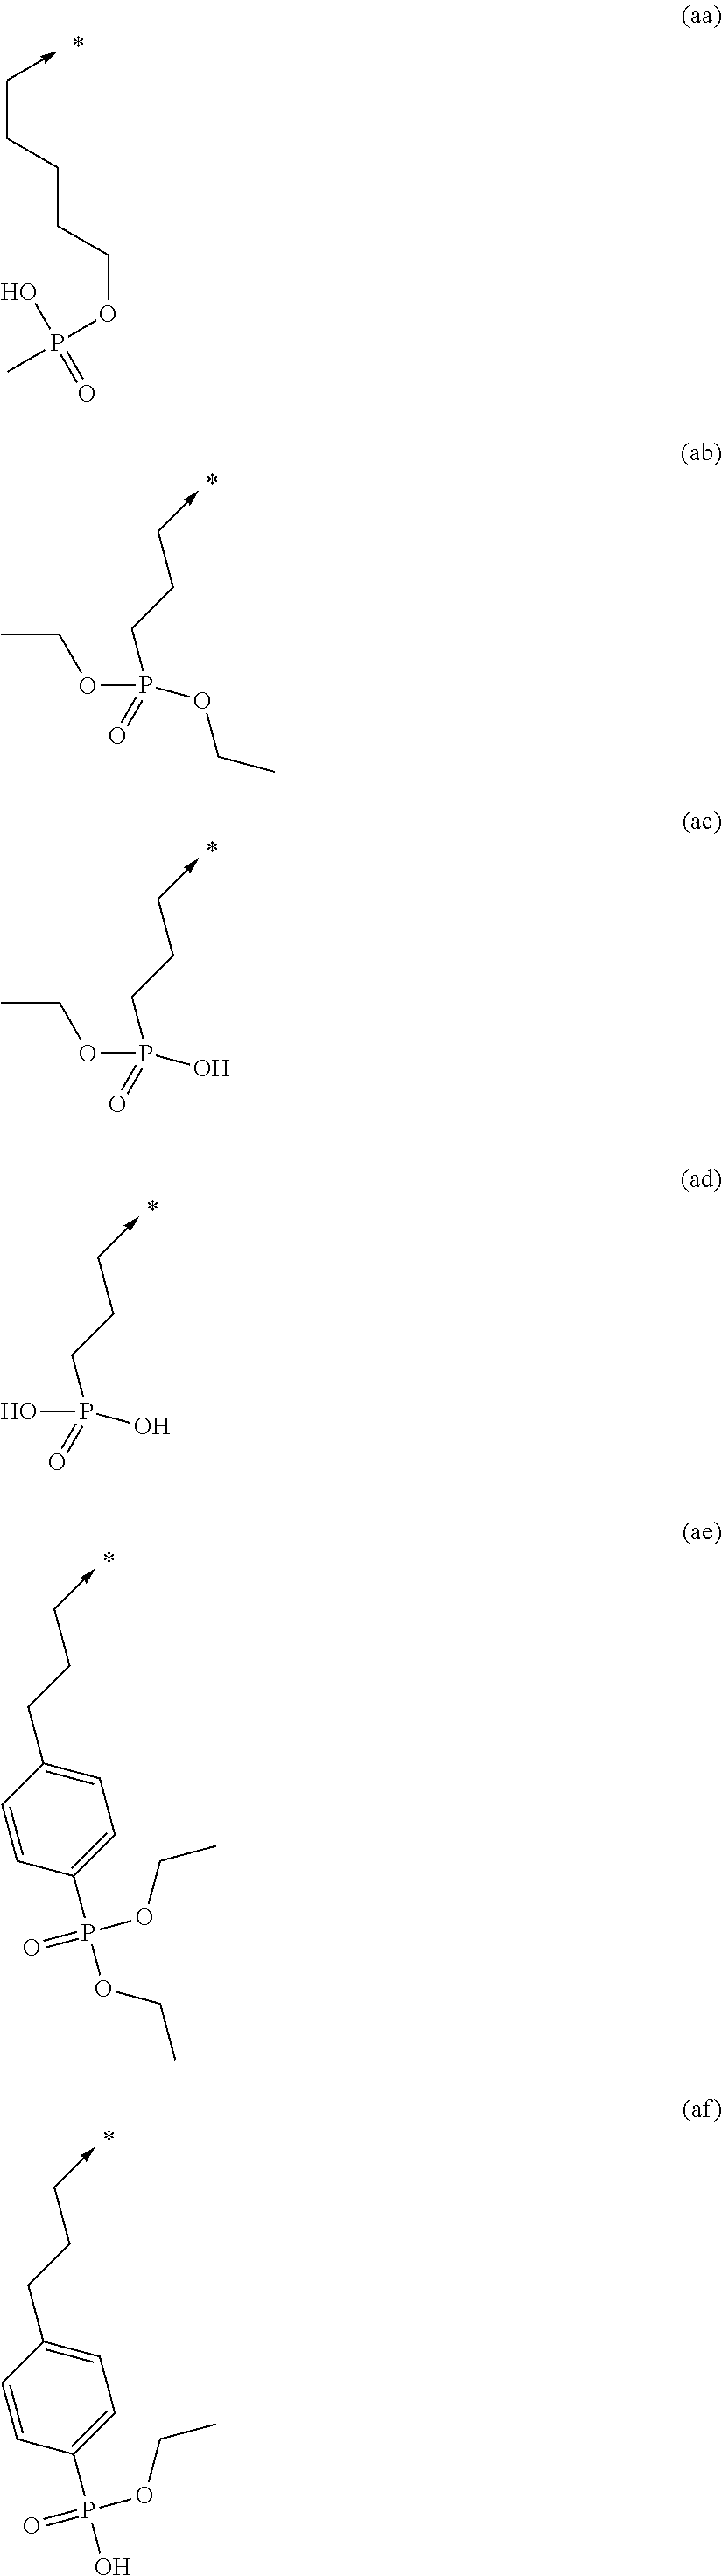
CCOP(=O)(OCC)CCC->C.CCOP(=O)(O)CCC->C.OP(=O)(O)CCC->C.C(CCCCOP(O)(=O)C)->C.C1(CCC->C)=CC=C(P(OCC)(=O)OCC)C=C1.C1(CCC->C)=CC=C(P(OCC)(=O)O)C=C1
